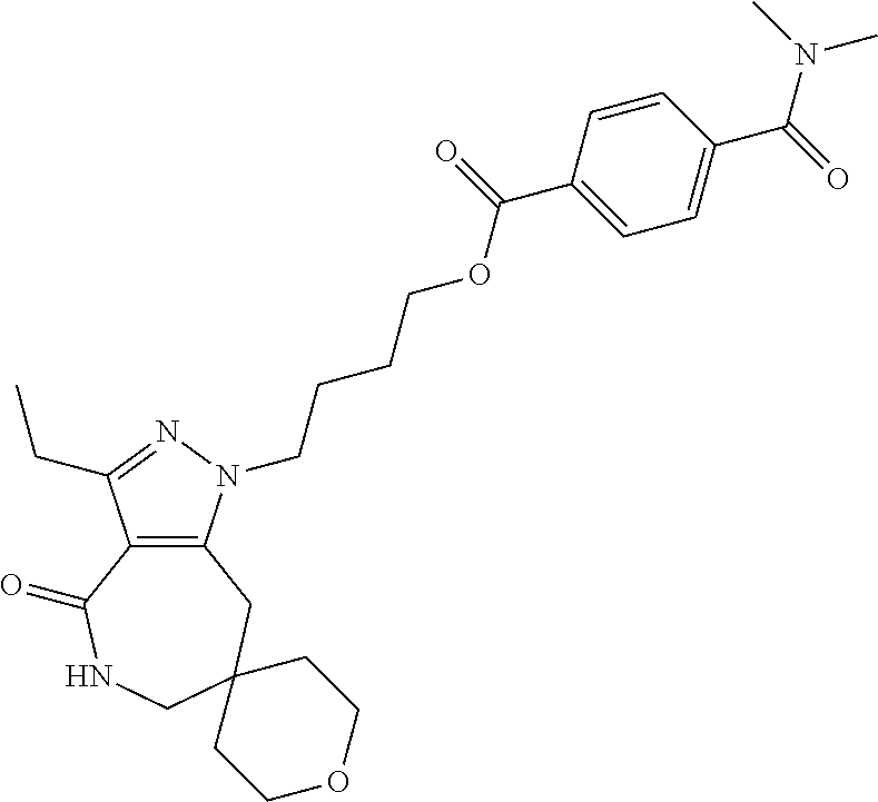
C12=C(CC3(CNC1=O)CCOCC3)N(CCCCOC(C1=CC=C(C(=O)N(C)C)C=C1)=O)N=C2CC
